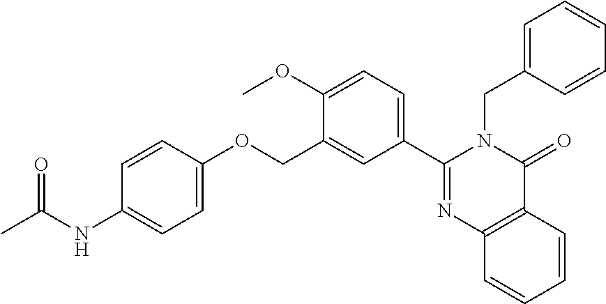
C12=C(C=CC=C1)C(=O)N(CC1=CC=CC=C1)C(C1=CC=C(OC)C(COC3=CC=C(NC(C)=O)C=C3)=C1)=N2
